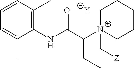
[Y].C1=C(C)C(NC(C([N+]2(C[Z])CCCCC2)CC)=O)=C(C)C=C1
